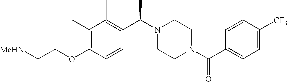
C(OC1=C(C)C(C)=C(C(N2CCN(C(C3=CC=C([CF3])C=C3)=O)CC2)C)C=C1)C[MeHN]
